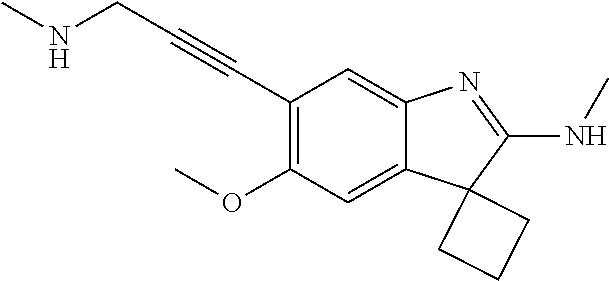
C12=CC(OC)=C(C#CCNC)C=C1N=C(NC)C21CCC1
